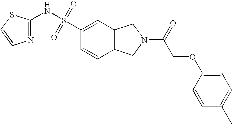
C1=CC2=C(C=C1S(NC1=NC=CS1)(=O)=O)CN(C(COC1=CC(C)=C(C)C=C1)=O)C2
